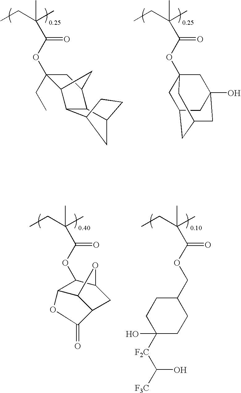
C12C3CCC(C1C1C(OC(C(C)(C)CC)=O)(CC)CC2C1)C3.CC(C(OC12CC3CC(CC(O)(C1)C3)C2)=O)(C)CC.CC(C(OC1C2C3C(CC1O3)C(=O)O2)=O)(C)CC.CC(C(OCC1CCC([F2C]C([F3C])O)(O)CC1)=O)(C)CC
